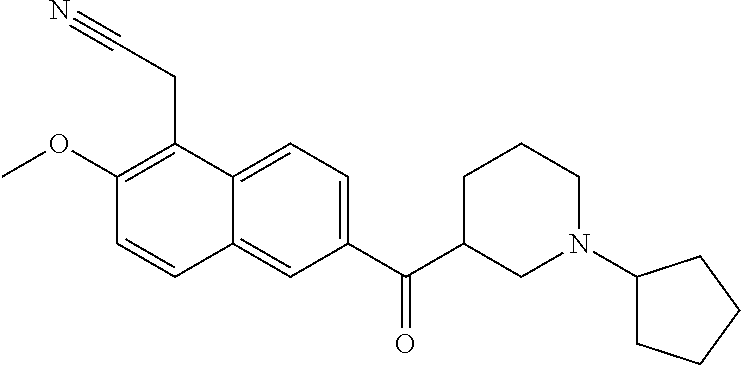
C1(OC)=C(CC#N)C2=CC=C(C(C3CN(C4CCCC4)CCC3)=O)C=C2C=C1
